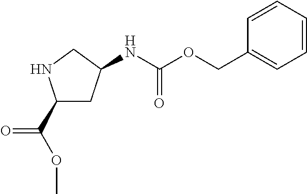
C1(C(OC)=O)CC(NC(OCC2=CC=CC=C2)=O)CN1
